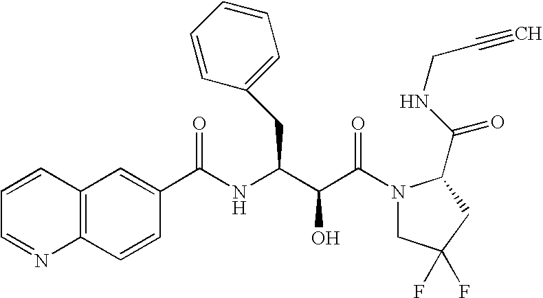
N(C(C(C(N1CC(F)(F)CC1C(NCC#C)=O)=O)O)CC1=CC=CC=C1)C(=O)C1=CC2=C(C=C1)N=CC=C2
